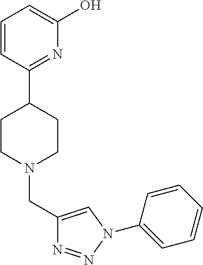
C1=CC(C2CCN(CC3=CN(C4=CC=CC=C4)N=N3)CC2)=NC(O)=C1
